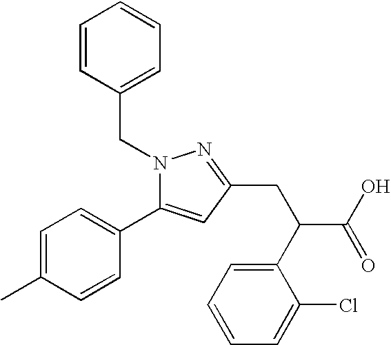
N1(CC2=CC=CC=C2)C(C2=CC=C(C)C=C2)=CC(CC(C2=CC=CC=C2Cl)C(O)=O)=N1
